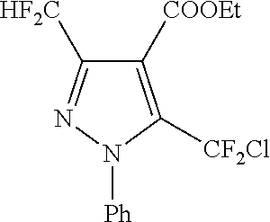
C1([COOEt])=C([CF2Cl])N([Ph])N=C1[HF2C]
